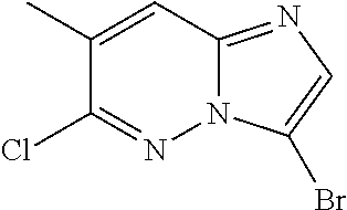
C1(C)=CC2=NC=C(Br)N2N=C1Cl
